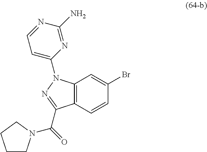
C12=C(C=CC(Br)=C1)C(C(=O)N1CCCC1)=NN2C1=CC=NC(N)=N1
